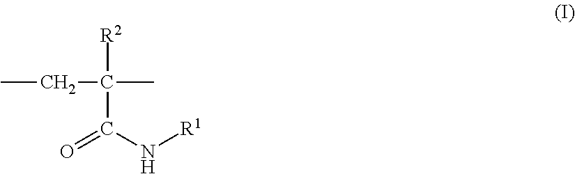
CCC([R2])(C)C(N[R1])=O
